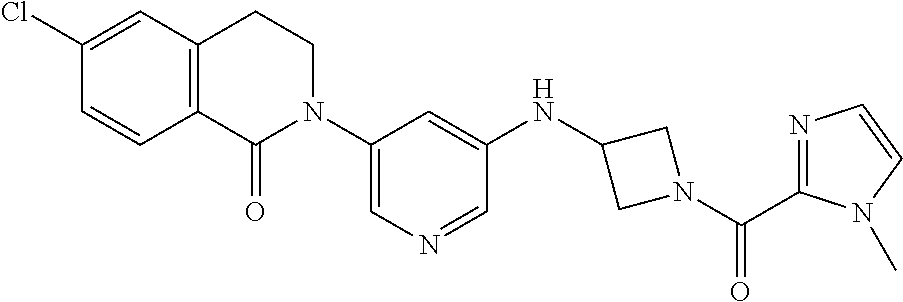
C1(Cl)=CC2=C(C=C1)C(=O)N(C1=CN=CC(NC3CN(C(C4=NC=CN4C)=O)C3)=C1)CC2
